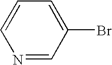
BrC1=CC=CN=C1
